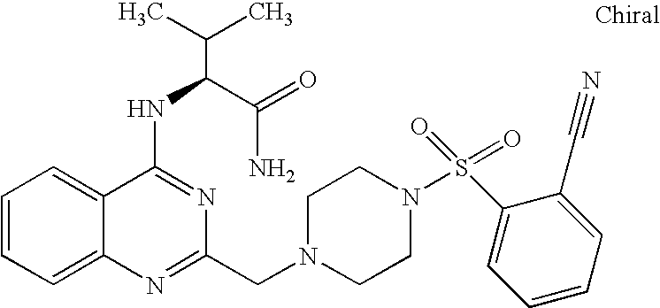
C1=CC=C2C(=C1)C(NC(C(N)=O)C(C)C)=NC(CN1CCN(S(=O)(C3=CC=CC=C3C#N)=O)CC1)=N2
